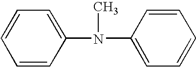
C1=CC(N(C2=CC=CC=C2)C)=CC=C1
